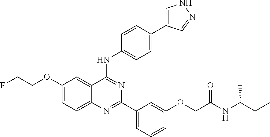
C1(OCCF)=CC=C2C(=C1)C(NC1=CC=C(C3=CNN=C3)C=C1)=NC(C1=CC=CC(OCC(NC(CC)C)=O)=C1)=N2
